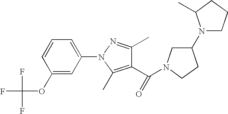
C1(C)=NN(C2=CC=CC(OC(F)(F)F)=C2)C(C)=C1C(N1CC(N2CCCC2C)CC1)=O
